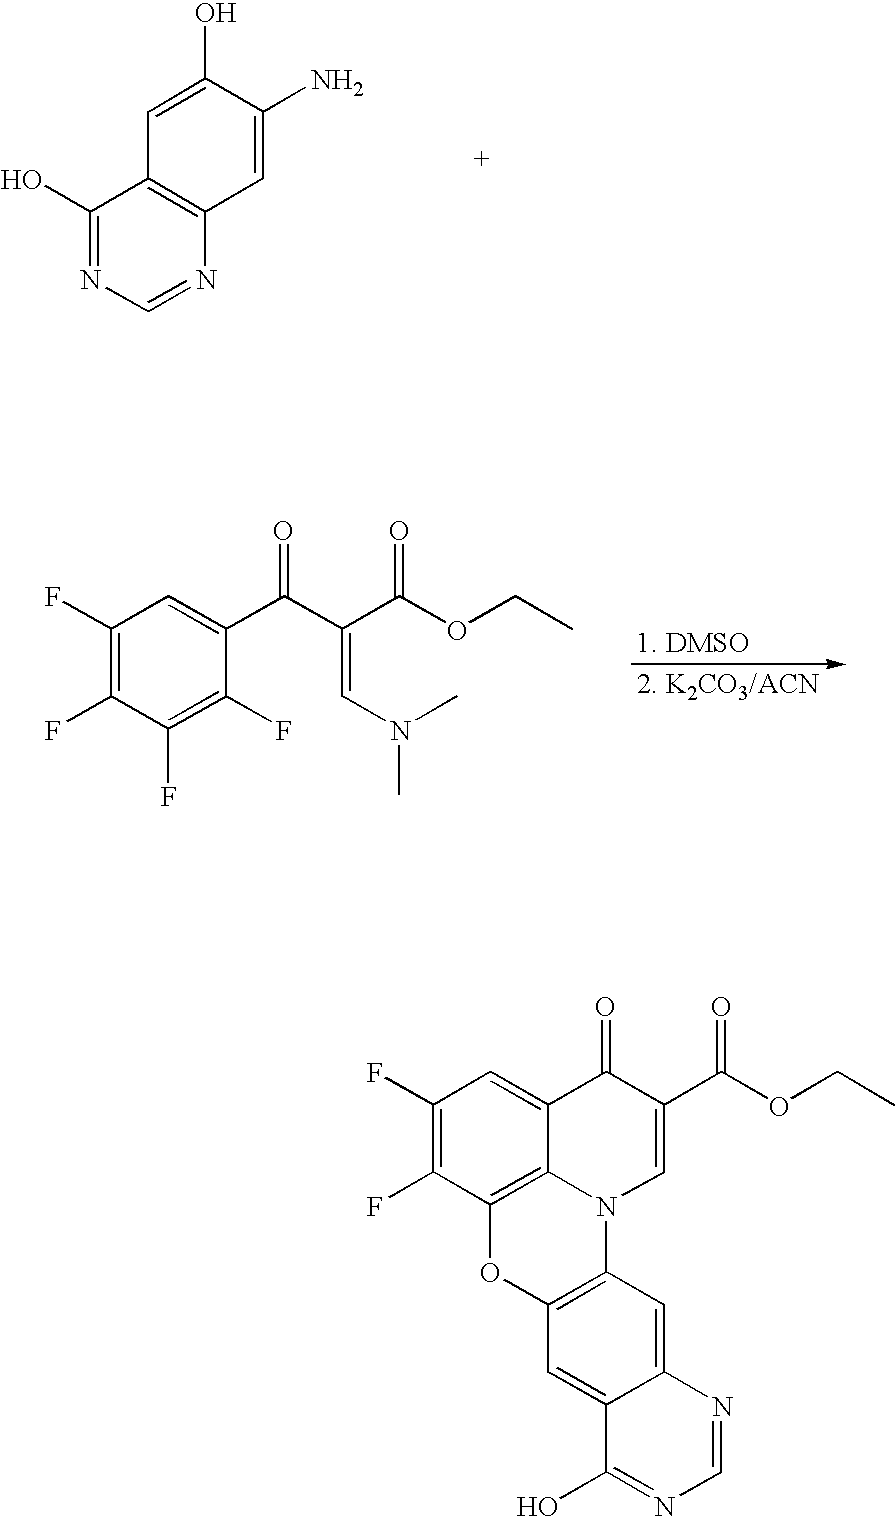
C1(F)=C(F)C2=C3C(=C1)C(=O)C(C(OCC)=O)=CN3C1=C(O2)C=C2C(=C1)N=CN=C2O.C1(O)=NC=NC2=C1C=C(O)C(N)=C2.C1(F)=C(F)C(F)=C(F)C(C(C(C(OCC)=O)=CN(C)C)=O)=C1
